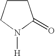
C1CCN([H])C1=O
